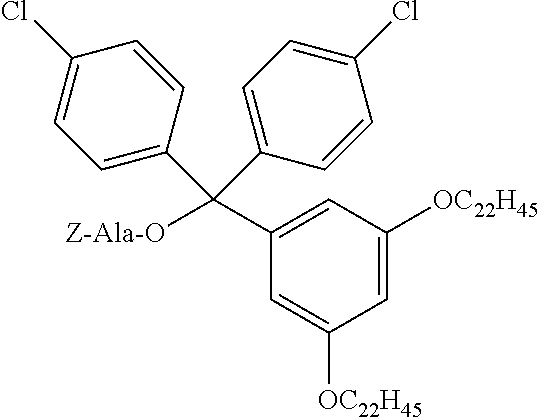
C1(C([Z-Ala-O])(C2=CC=C(Cl)C=C2)C2=CC=C(Cl)C=C2)=CC([OC22H45])=CC([OC22H45])=C1
